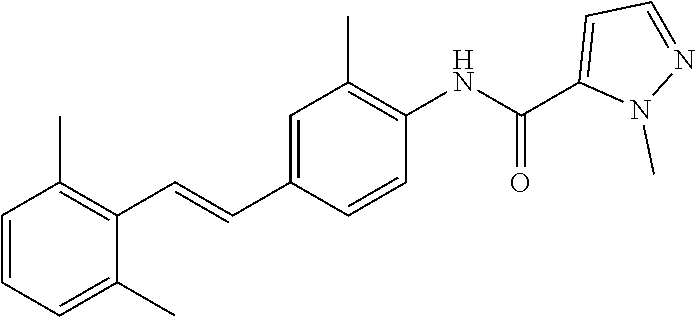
C1=C(C=CC2=C(C)C=CC=C2C)C=CC(NC(C2=CC=NN2C)=O)=C1C
